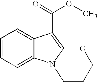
C1=CC=C2C(=C1)C(C(=O)OC)=C1N2CCCO1
